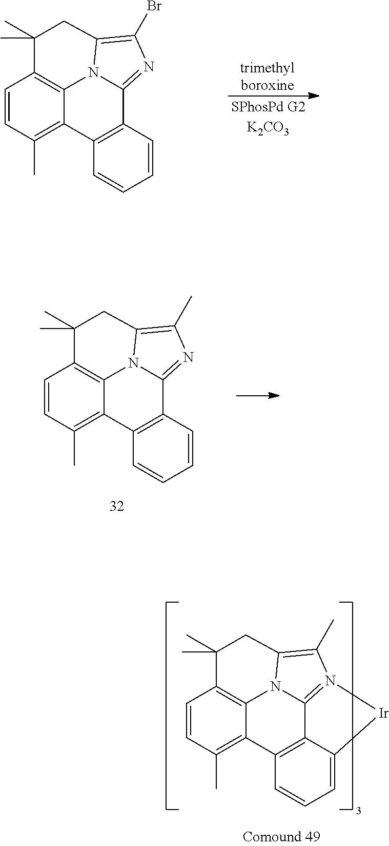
C1=CC(C)=C2C3=C1C(C)(C)CC1=C(Br)N=C(C4=C2C=CC=C4)N31.C1=CC(C)=C2C3=C1C(C)(C)CC1=C(C)N=C(C4=C2C=CC=C4)N31.C1=CC(C)=C2C3=C1C(C)(C)CC1=C(C)N4=C(C5=C2C=CC=C5[Ir]4)N31
